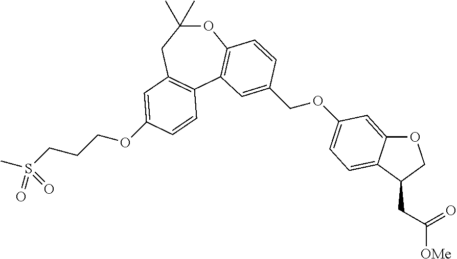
O1C2=C(C3=C(CC1(C)C)C=C(OCCCS(C)(=O)=O)C=C3)C=C(COC1=CC=C3C(=C1)OCC3CC([OMe])=O)C=C2
